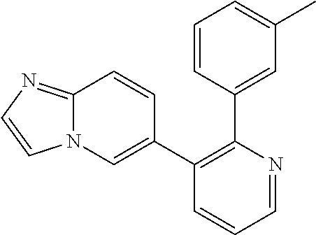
C12=NC=CN1C=C(C1=C(C3=CC(C)=CC=C3)N=CC=C1)C=C2
